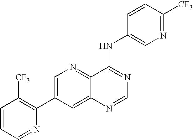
C1=CC=NC(C2=CN=C3C(=C2)N=CN=C3NC2=CN=C([CF3])C=C2)=C1[CF3]
